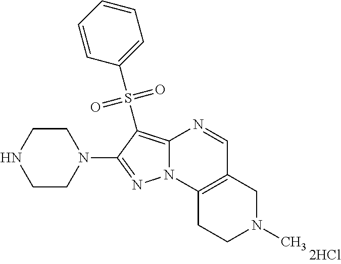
C1CNCCN1C1=NN2C(=C1S(C1=CC=CC=C1)(=O)=O)N=CC1=C2CCN(C)C1
